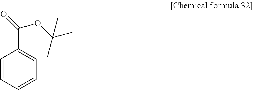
C1=CC=CC=C1C(=O)OC(C)(C)C
